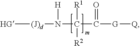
[HG][(J)d]N(C(C(=O)[G][Q])([R1])[R2])[H]
